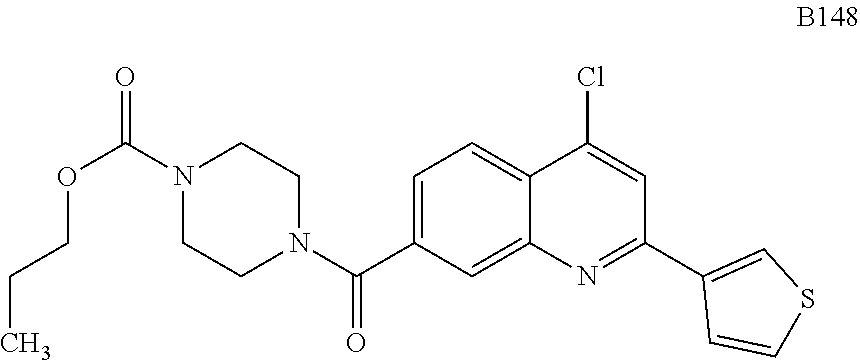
C1=C(C(N2CCN(C(=O)OCCC)CC2)=O)C=C2C(=C1)C(Cl)=CC(C1=CSC=C1)=N2
